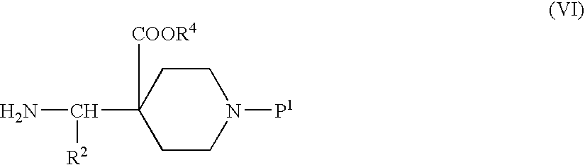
C1(C([R2])N)([COOR4])CCN([P1])CC1
